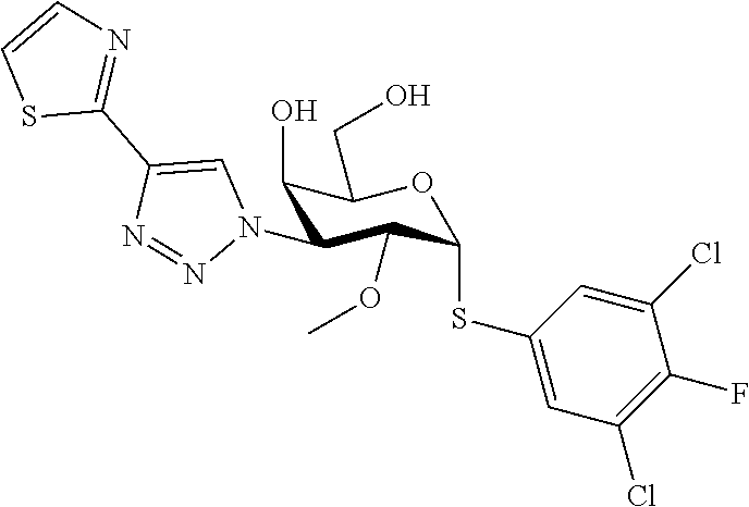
C1(O)C(N2C=C(C3=NC=CS3)N=N2)C(OC)C(SC2=CC(Cl)=C(F)C(Cl)=C2)OC1CO
